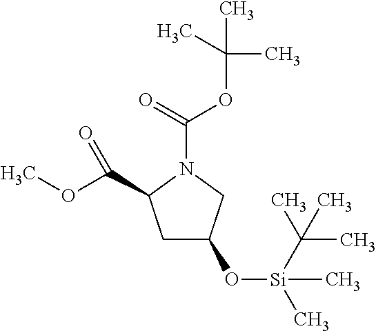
C1C(C(OC)=O)N(C(OC(C)(C)C)=O)CC1O[Si](C)(C(C)(C)C)C
